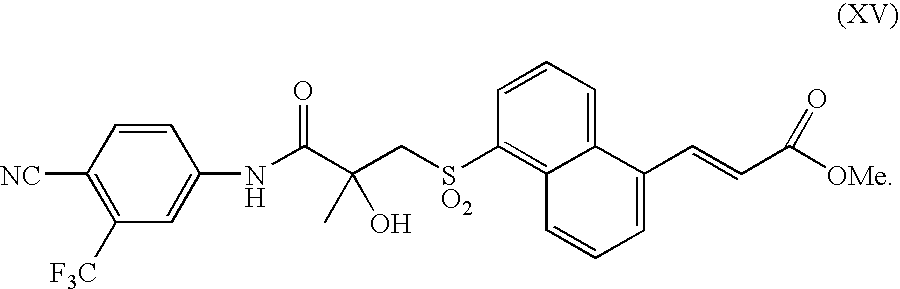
C1([NC])=C([F3C])C=C(NC(C(C[SO2]C2=C3C(=CC=C2)C(C=CC([OMe])=O)=CC=C3)(C)O)=O)C=C1
